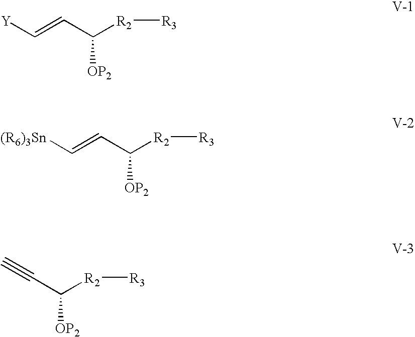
[Y]C=CC([R2][R3])[OP2].[(R6)3Sn]C=CC([R2][R3])[OP2].C(C([R2][R3])[OP2])#C
